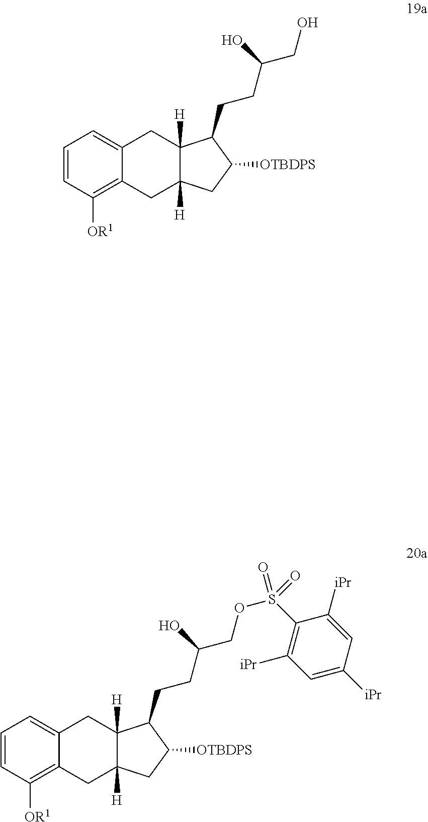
C1=CC([OR1])=C2C(=C1)CC1([H])C([H])(C2)CC([OTBDPS])C1CCC(CO)O.C1=CC([OR1])=C2C(=C1)CC1([H])C([H])(C2)CC([OTBDPS])C1CCC(COS(=O)(C1=C([iPr])C=C([iPr])C=C1[iPr])=O)O
